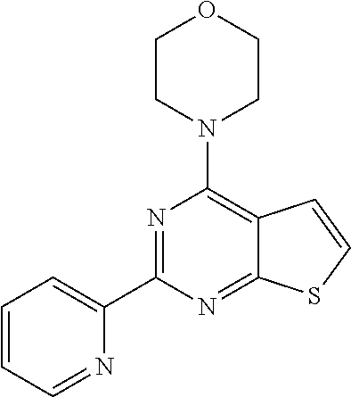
C1=CC=NC(C2=NC(N3CCOCC3)=C3C(=N2)SC=C3)=C1
